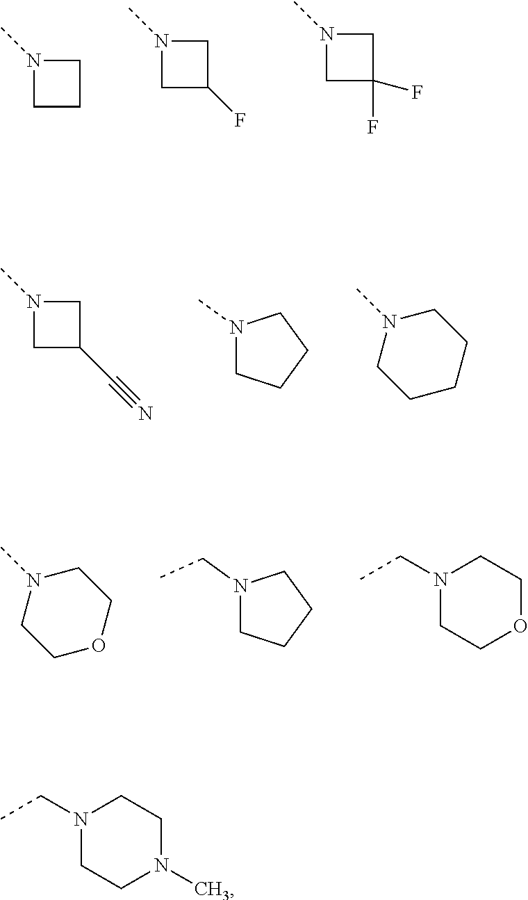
N1(C)CCC1.N1(C)CC(F)C1.N1(C)CC(F)(F)C1.N1(C)CC(C#N)C1.N1(C)CCCC1.C1N(C)CCCC1.N1(CC)CCCC1.C1N(C)CCOC1.N1(CC)CCOCC1.N1(CC)CCN(C)CC1
